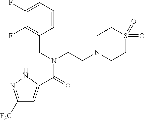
C1([F3C])=NNC(C(=O)N(CC2=C(F)C(F)=CC=C2)CCN2CCS(=O)(=O)CC2)=C1
